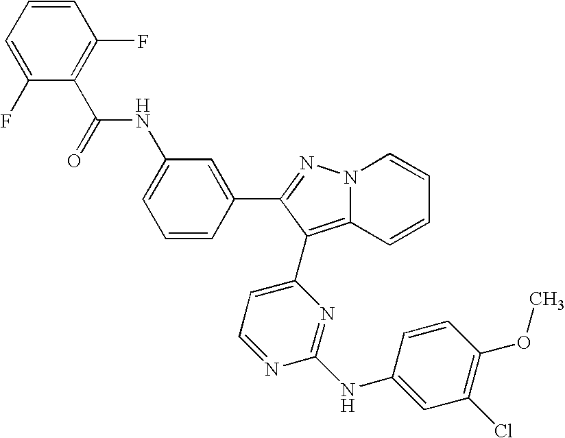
N(C1=CC=CC(C2=NN3C(=C2C2=CC=NC(NC4=CC(Cl)=C(OC)C=C4)=N2)C=CC=C3)=C1)C(C1=C(F)C=CC=C1F)=O
